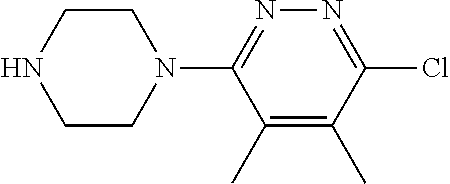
C1(C)=C(C)C(N2CCNCC2)=NN=C1Cl
